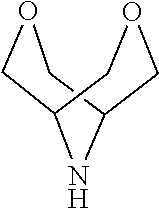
O1CC2NC(C1)COC2
